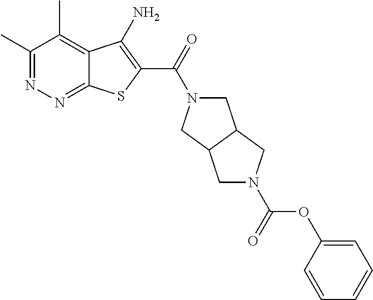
C1(C)=NN=C2C(=C1C)C(N)=C(C(=O)N1CC3C(C1)CN(C(OC1=CC=CC=C1)=O)C3)S2
